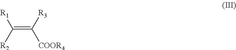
C(=C([R3])[COOR4])([R2])[R1]
